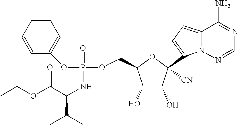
C1(O)C(O)C([CN])(C2=CC=C3N2N=CN=C3N)OC1COP(=O)(OC1=CC=CC=C1)NC(C(C)C)C(OCC)=O
